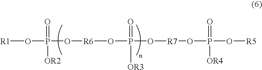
P(O[R7]OP(O[R5])(=O)[OR4])(O[R6]OP(O[R1])(=O)[OR2])(=O)[OR3]
